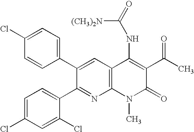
C1(Cl)=CC=C(C2=CC3=C(N=C2C2=CC=C(Cl)C=C2Cl)N(C)C(=O)C(C(C)=O)=C3NC([(CH3)2N])=O)C=C1
